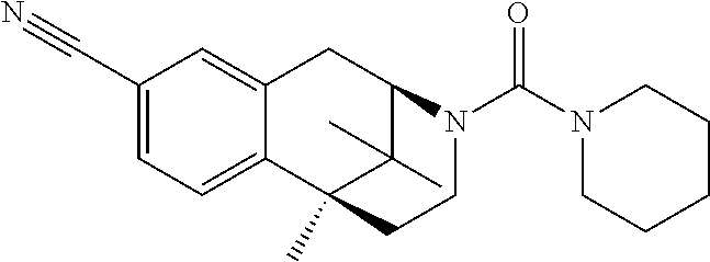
C1=C(C#N)C=C2C(=C1)C1(C)C(C)(C)C(C2)N(C(N2CCCCC2)=O)CC1
